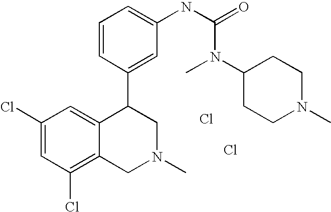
C1(Cl)=C2C(=CC(Cl)=C1)C(C1=CC(NC(N(C3CCN(C)CC3)C)=O)=CC=C1)CN(C)C2.Cl.Cl
